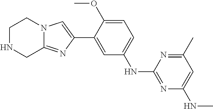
C1NCC2=NC(C3=CC(NC4=NC(NC)=CC(C)=N4)=CC=C3OC)=CN2C1
